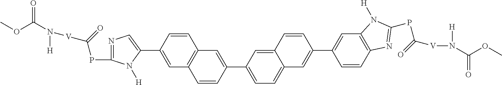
N1=C(PC([V]N(C(OC)=O)[H])=O)N([H])C(C2=CC3=C(C=C2)C=C(C2=CC=C4C(=C2)C=CC(C2=CC5=C(C=C2)N=C(PC(=O)[V]N([H])C(=O)OC)N5[H])=C4)C=C3)=C1
